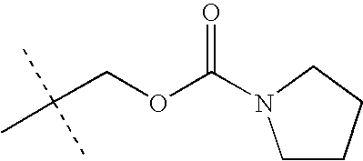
CC(COC(=O)N1CCCC1)(C)C
